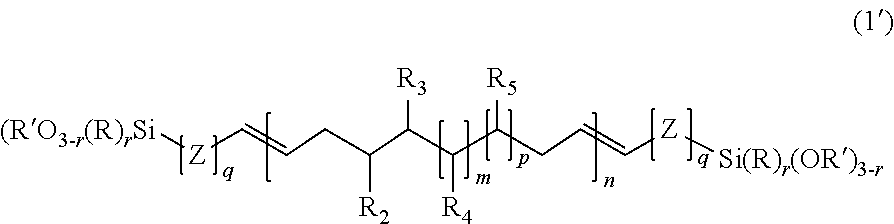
[(RO3-r(R)rSi][Z]C=CCC(C([R3])C([R4])C(CC=C[Z][Si(R)r(OR)3-r])[R5])[R2]
